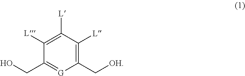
OCC1=[G]C(C[OH])=C([L])C([L])=C1[L]
